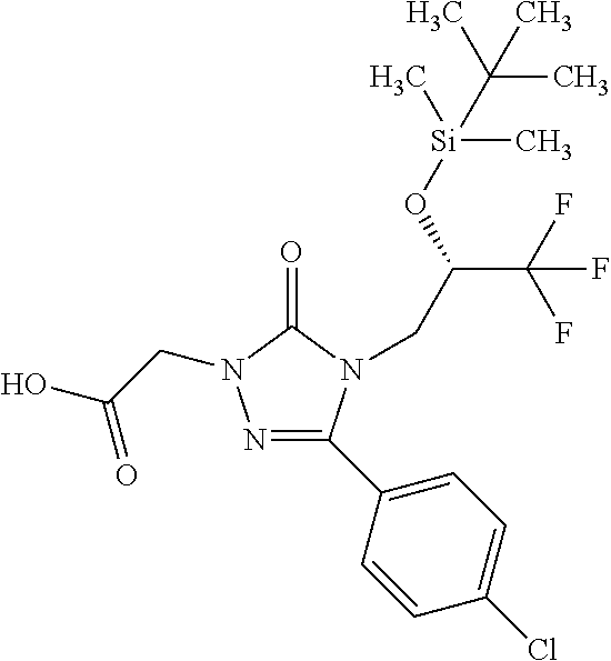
N1=C(C2=CC=C(Cl)C=C2)N(CC(C(F)(F)F)O[Si](C)(C)C(C)(C)C)C(=O)N1CC(O)=O
